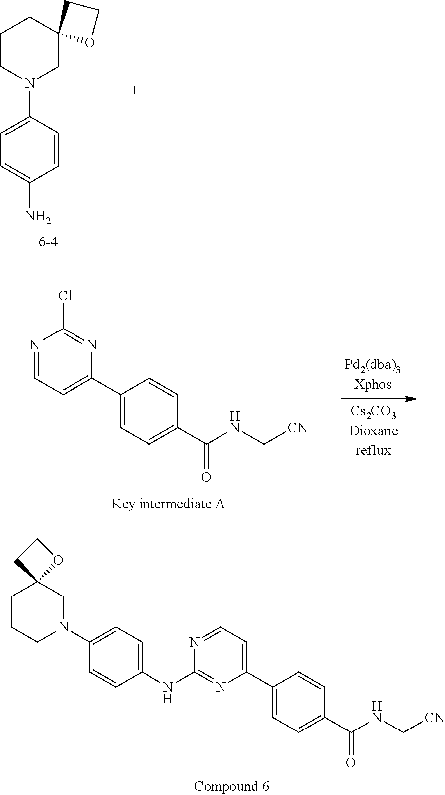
N1=CC=C(C2=CC=C(C(=O)NC[CN])C=C2)N=C1NC1=CC=C(N2CC3(CCC2)OCC3)C=C1.N1=CC=C(C2=CC=C(C(=O)NC[CN])C=C2)N=C1Cl.C1CN(C2=CC=C(N)C=C2)CC2(C1)OCC2
